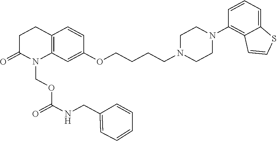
C1C(=O)N(COC(NCC2=CC=CC=C2)=O)C2=C(C1)C=CC(OCCCCN1CCN(C3=C4C(=CC=C3)SC=C4)CC1)=C2
